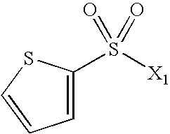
S([X1])(=O)(=O)C1=CC=CS1
